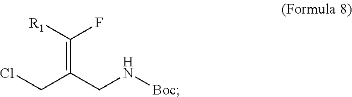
ClCC(CN[Boc])=C([R1])F
